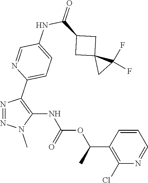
N1=NC(C2=CC=C(NC(C3CC4(CC4(F)F)C3)=O)C=N2)=C(NC(OC(C2=C(Cl)N=CC=C2)C)=O)N1C
